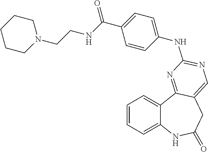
C1=CC=C2C(=C1)C1=NC(NC3=CC=C(C(=O)NCCN4CCCCC4)C=C3)=NC=C1CC(=O)N2
